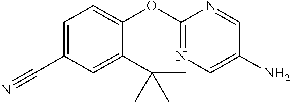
C1(C#N)=CC=C(OC2=NC=C(N)C=N2)C(C(C)(C)C)=C1
